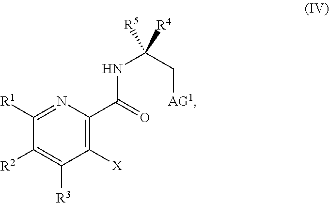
C1([R2])=C([R3])C([X])=C(C(NC(C[AG1])([R4])[R5])=O)N=C1[R1]
